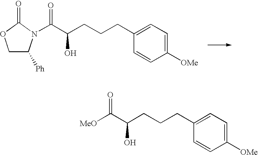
C1C([Ph])N(C(C(CCCC2=CC=C([OMe])C=C2)O)=O)C(=O)O1.C1(CCCC(C([MeO])=O)O)=CC=C([OMe])C=C1
